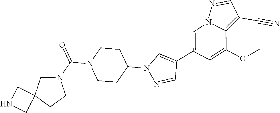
C1(C2=CN3C(=C(C#N)C=N3)C(OC)=C2)=CN(C2CCN(C(=O)N3CC4(CC3)CNC4)CC2)N=C1
